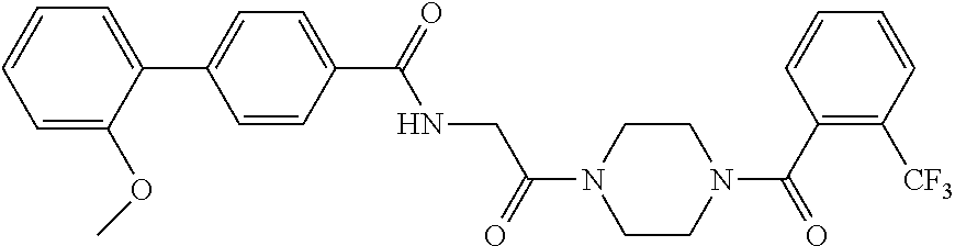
C1(C(=O)NCC(=O)N2CCN(C(=O)C3=C([CF3])C=CC=C3)CC2)=CC=C(C2=CC=CC=C2OC)C=C1
